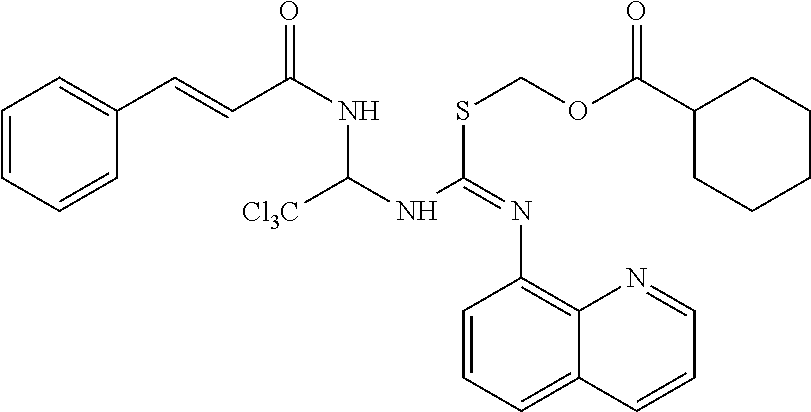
C1=CC=CC(C=CC(NC(NC(SCOC(C2CCCCC2)=O)=NC2=C3C(=CC=C2)C=CC=N3)[Cl3C])=O)=C1
